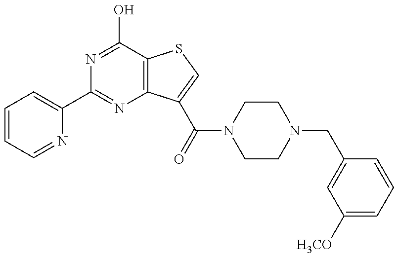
N1=C(O)C2=C(N=C1C1=CC=CC=N1)C(C(N1CCN(CC3=CC([H3CO])=CC=C3)CC1)=O)=CS2
